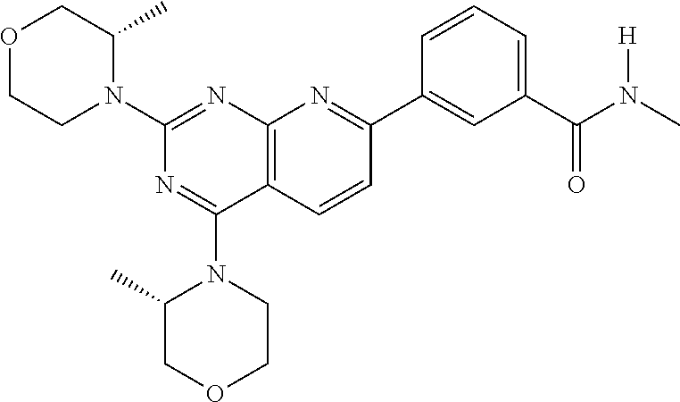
C12=C(C=CC(C3=CC(C(N(C)[H])=O)=CC=C3)=N1)C(N1CCOCC1C)=NC(N1CCOCC1C)=N2
